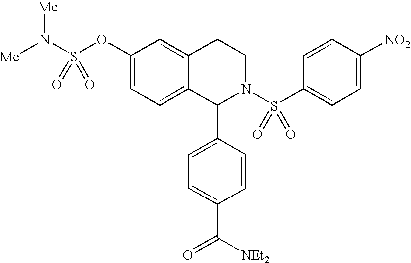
C1(OS(N([Me])[Me])(=O)=O)=CC=C2C(=C1)CCN(S(C1=CC=C([NO2])C=C1)(=O)=O)C2C1=CC=C(C([NEt2])=O)C=C1
